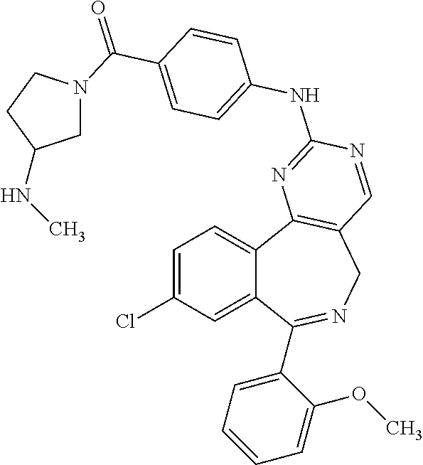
C1=C(Cl)C=C2C(=C1)C1=C(CN=C2C2=CC=CC=C2OC)C=NC(NC2=CC=C(C(=O)N3CC(NC)CC3)C=C2)=N1
